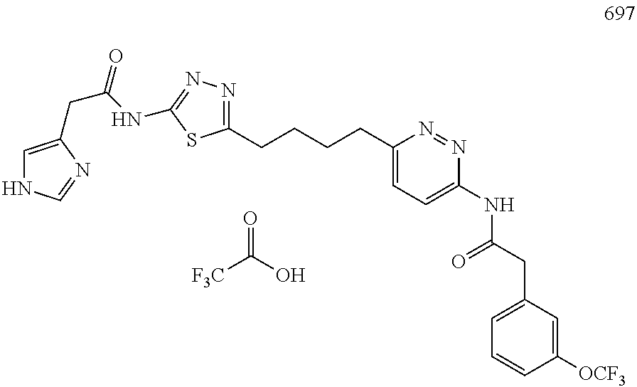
C(CCCC1=CC=C(NC(CC2=CC=CC([OCF3])=C2)=O)N=N1)C1=NN=C(NC(CC2=CNC=N2)=O)S1.[F3C]C(O)=O
